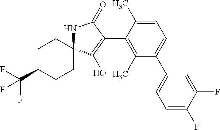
C1=C(C)C(C2=C(O)C3(NC2=O)CCC(C(F)(F)F)CC3)=C(C)C(C2=CC=C(F)C(F)=C2)=C1
